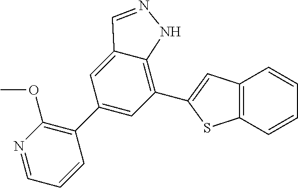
C1(C2=CC(C3=CC4=C(S3)C=CC=C4)=C3C(=C2)C=NN3)=C(OC)N=CC=C1
